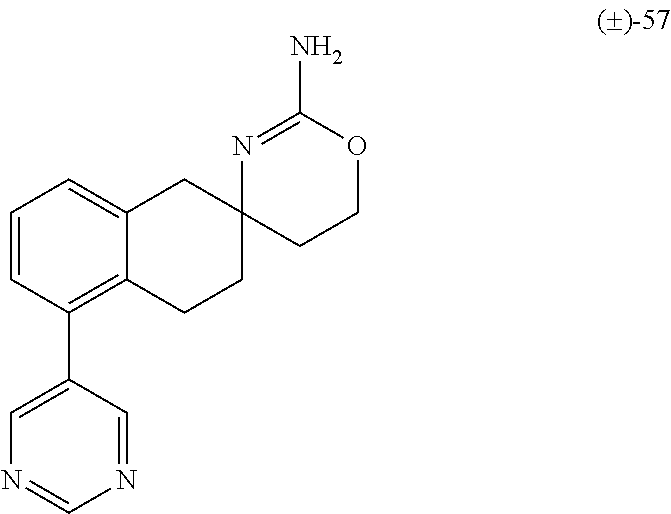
C1=CC(C2=CN=CN=C2)=C2C(=C1)CC1(CC2)CCOC(N)=N1
